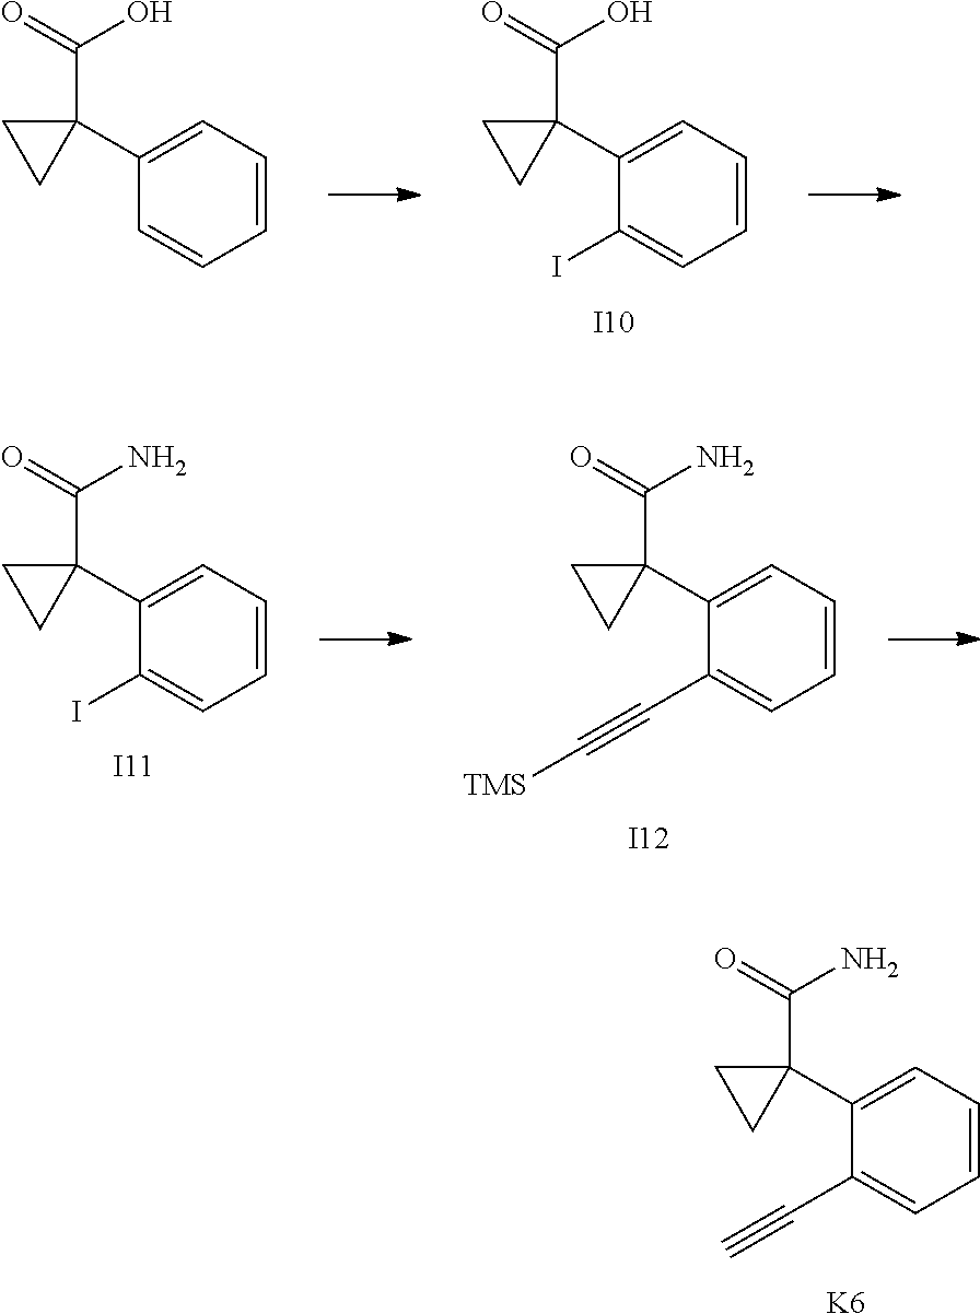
C1=CC=C(C2(C(=O)N)CC2)C(C#C)=C1.[K6].C1=CC=C(C2(C(=O)O)CC2)C(I)=C1.[I10].C1=CC=C(C2(C(=O)O)CC2)C=C1.C1=CC=C(C2(C(=O)N)CC2)C(C#C[TMS])=C1.[I12].C1=CC=C(C2(C(=O)N)CC2)C(I)=C1.[I11]
